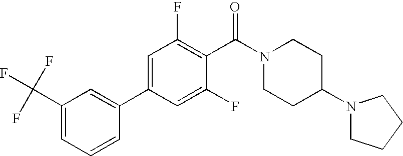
C1(C(F)(F)F)=CC=CC(C2=CC(F)=C(C(N3CCC(N4CCCC4)CC3)=O)C(F)=C2)=C1
